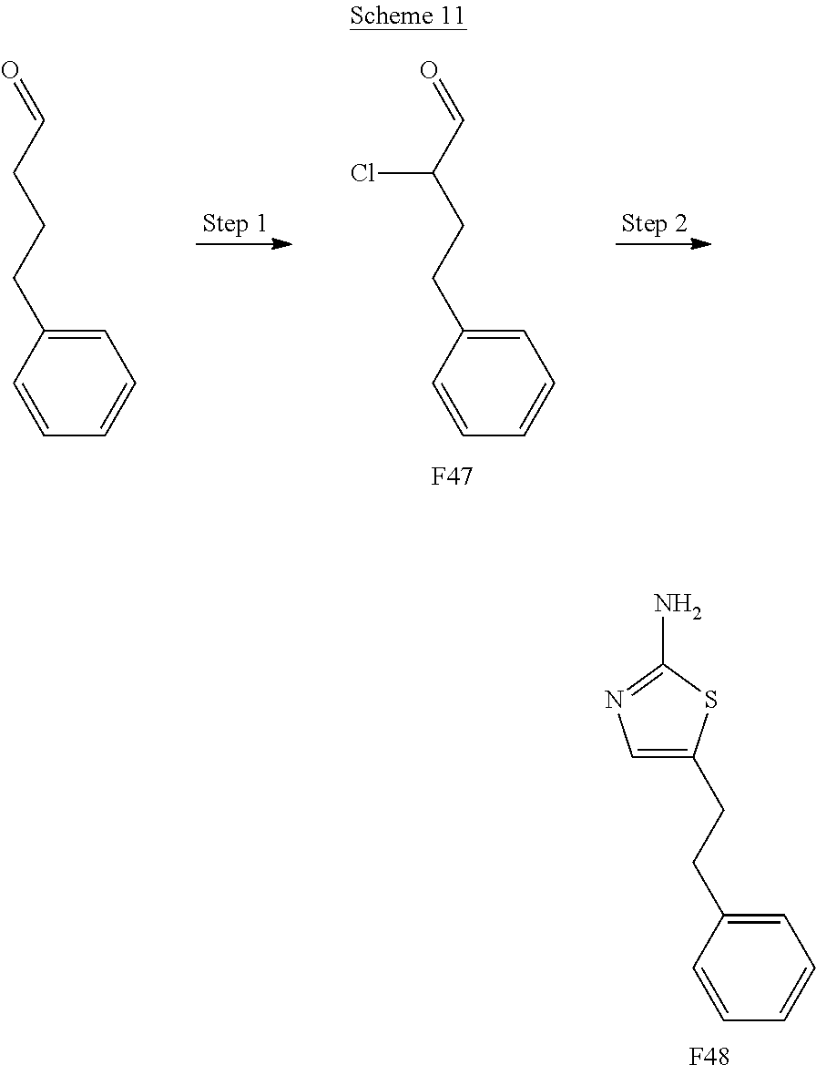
C1=C(CCC(C=O)Cl)C=CC=C1.[F47].C1=C(CCCC=O)C=CC=C1.C1=C(CCC2=CN=C(N)S2)C=CC=C1.[F48]
